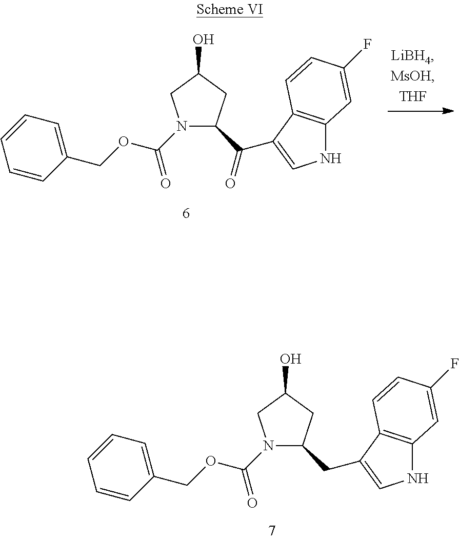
OC1CC(CC2=CNC3=C2C=CC(F)=C3)N(C(OCC2=CC=CC=C2)=O)C1.OC1CC(C(=O)C2=CNC3=C2C=CC(F)=C3)N(C(OCC2=CC=CC=C2)=O)C1
